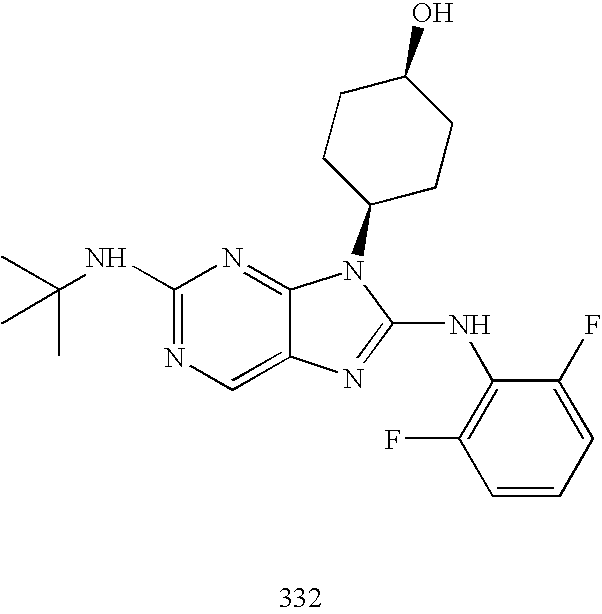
C1(NC(C)(C)C)=NC=C2C(=N1)N(C1CCC(O)CC1)C(NC1=C(F)C=CC=C1F)=N2
